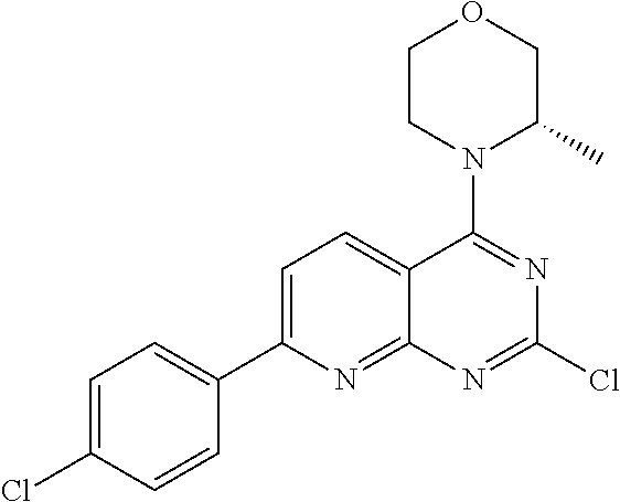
C1=C(Cl)C=CC(C2=CC=C3C(=N2)N=C(Cl)N=C3N2C(C)COCC2)=C1
